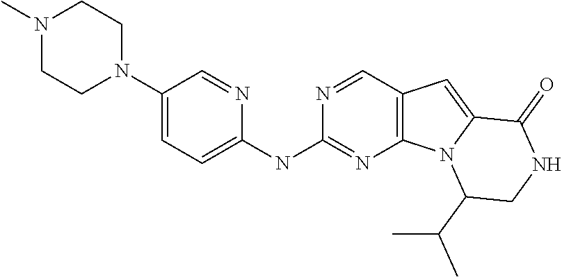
C1(N2CCN(C)CC2)=CC=C(NC2=NC3=C(C=N2)C=C2N3C(C(C)C)CNC2=O)N=C1
